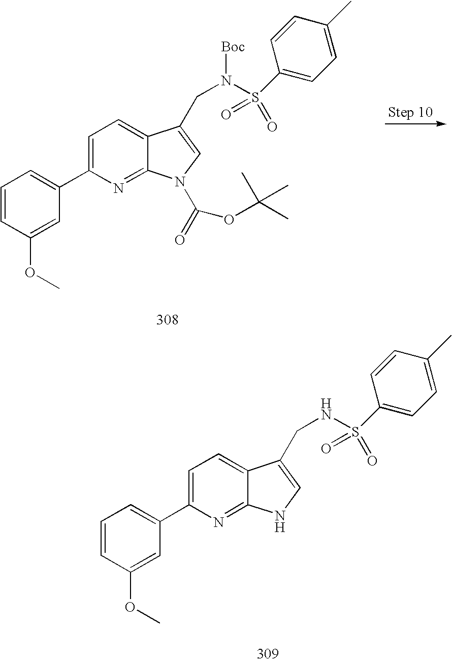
C1=C(C2=CC=CC(OC)=C2)N=C2C(=C1)C(CN([Boc])S(=O)(=O)C1=CC=C(C)C=C1)=CN2C(=O)OC(C)(C)C.C1=C(C2=CC=CC(OC)=C2)N=C2C(=C1)C(CNS(=O)(=O)C1=CC=C(C)C=C1)=CN2
